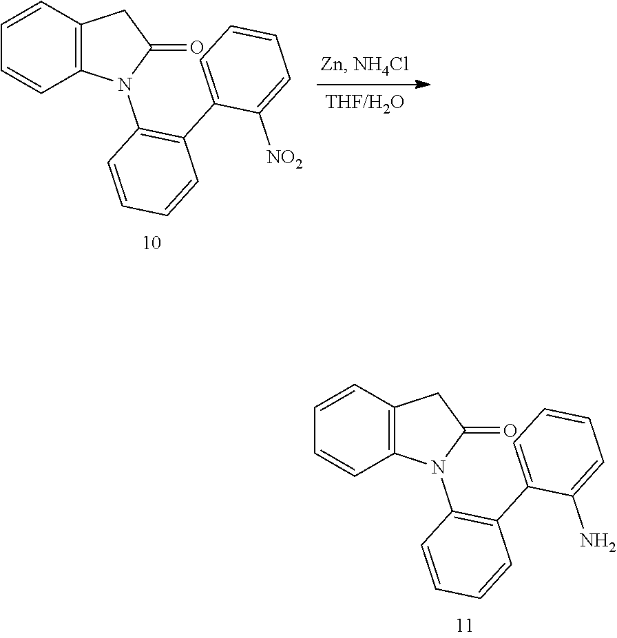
C1=CC2=C(C=C1)N(C1=C(C3=CC=CC=C3N)C=CC=C1)C(=O)C2.C1=CC2=C(C=C1)N(C1=C(C3=CC=CC=C3[NO2])C=CC=C1)C(=O)C2
